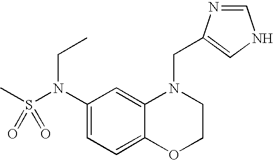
C1=C(N(S(C)(=O)=O)CC)C=C2C(=C1)OCCN2CC1=CNC=N1
